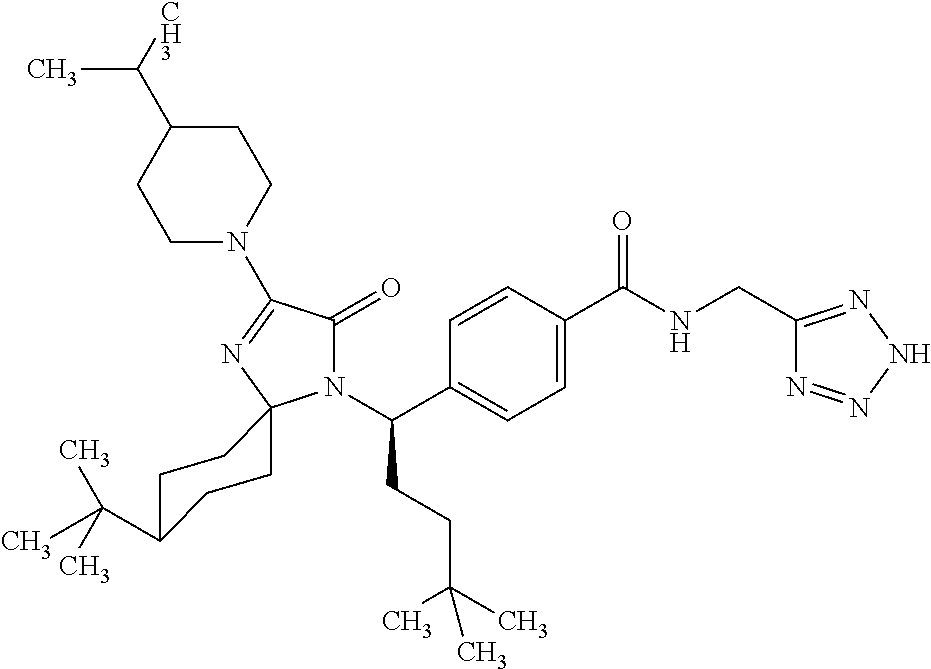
N1(C(C2=CC=C(C(NCC3=NNN=N3)=O)C=C2)CCC(C)(C)C)C(=O)C(N2CCC(C([CH3])C)CC2)=NC12CCC(C(C)(C)C)CC2
